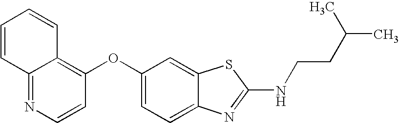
N1=C2C(=C(OC3=CC=C4C(=C3)SC(NCCC(C)C)=N4)C=C1)C=CC=C2
